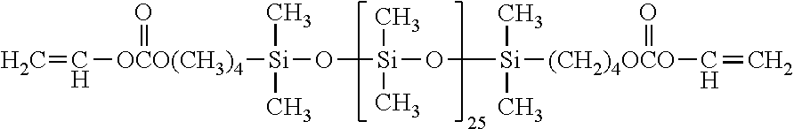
C=C[OCO(CH3)4](=O)[Si](C)(C)O[Si](O[Si](C)(C)[(CH2)4OCO](C=C)=O)(C)C
